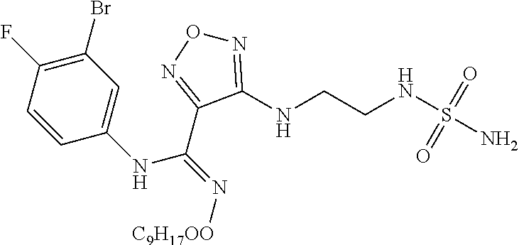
C1=CC(F)=C(Br)C=C1NC(=N[C9H17OO])C1=NON=C1NCCNS(=O)(=O)N
